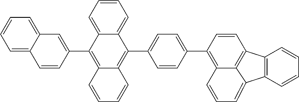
C1=CC=C2C(=C1)C=C(C1=C3C(=C(C4=CC=C(C5=C6C7=C(C=C5)C5=C(C=CC=C5)C7=CC=C6)C=C4)C4=CC=CC=C14)C=CC=C3)C=C2
